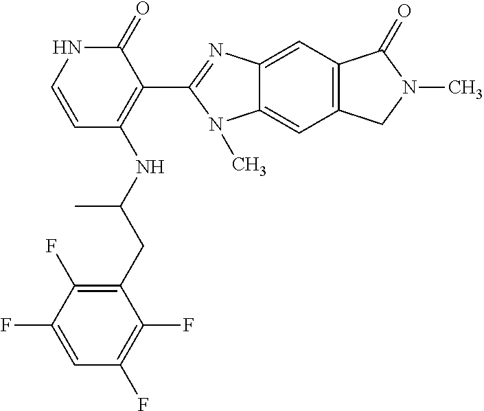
C1(CC(NC2=C(C3=NC4=CC5=C(C=C4N3C)CN(C)C5=O)C(=O)NC=C2)C)=C(F)C(F)=CC(F)=C1F
